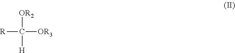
[OR2]C([OR3])([R])[H]
